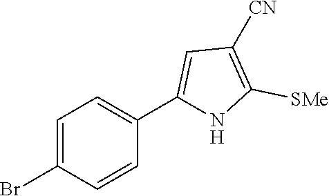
C1=C(Br)C=CC(C2=CC([CN])=C([SMe])N2)=C1
